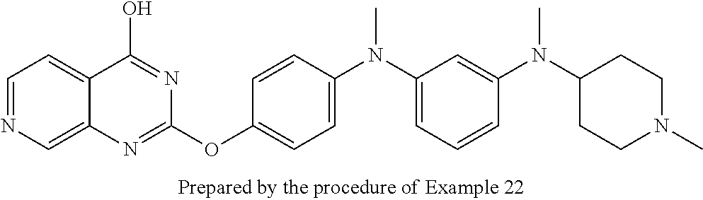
C1=NC=C2C(=C1)C(O)=NC(OC1=CC=C(N(C3=CC=CC(N(C4CCN(C)CC4)C)=C3)C)C=C1)=N2
